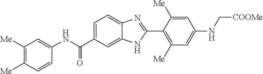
C1=C(C(NC2=CC([Me])=C([Me])C=C2)=O)C=C2C(=C1)N=C(C1=C([Me])C=C(NC[COOMe])C=C1[Me])N2
